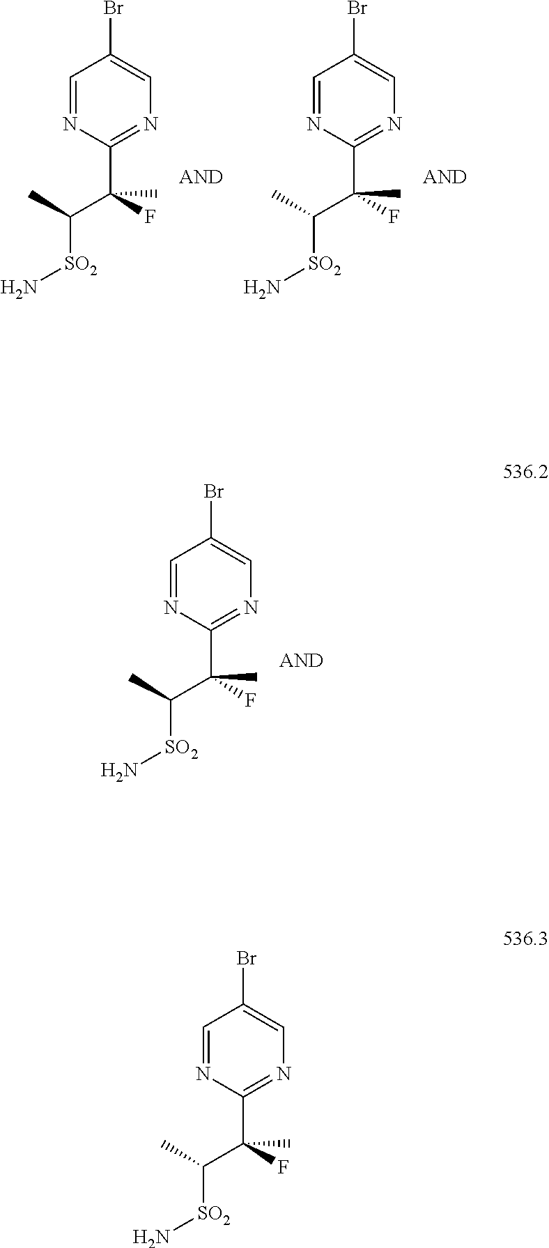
N[SO2]C(C(F)(C1=NC=C(Br)C=N1)C)C.N[SO2]C(C(F)(C1=NC=C(Br)C=N1)C)C.N[SO2]C(C(F)(C1=NC=C(Br)C=N1)C)C.N[SO2]C(C(F)(C1=NC=C(Br)C=N1)C)C
